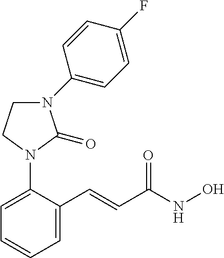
N1(C2=CC=C(F)C=C2)CCN(C2=CC=CC=C2C=CC(NO)=O)C1=O
